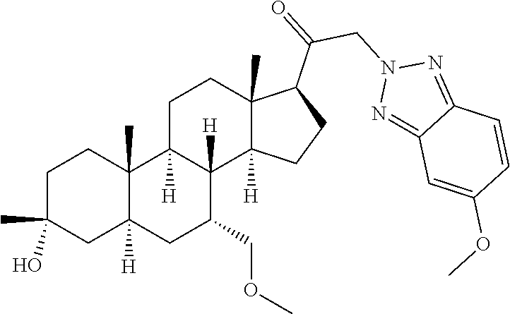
C1C(C)(O)CC2([H])C(C)(C1)C1([H])C([H])(C(COC)C2)C2([H])C(C)(CC1)C(C(CN1N=C3C(=N1)C=CC(OC)=C3)=O)CC2
